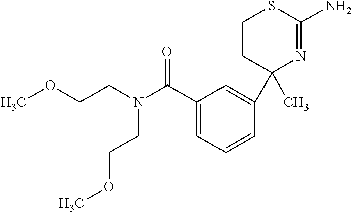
C(N(C(C1=CC=CC(C2(C)N=C(N)SCC2)=C1)=O)CCOC)COC
